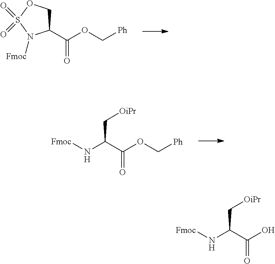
C1(C(OC[Ph])=O)COS(=O)(=O)N1[Fmoc].C(C[OiPr])(C(OC[Ph])=O)N[Fmoc].C(C[OiPr])(C(O)=O)N[Fmoc]
